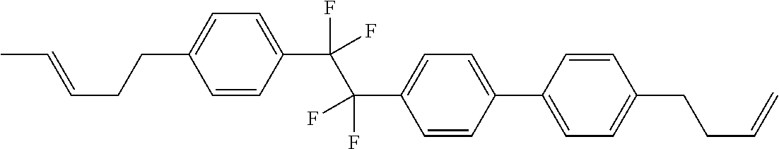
C1=CC(C(C(C2=CC=C(C3=CC=C(CCC=C)C=C3)C=C2)(F)F)(F)F)=CC=C1CCC=CC
